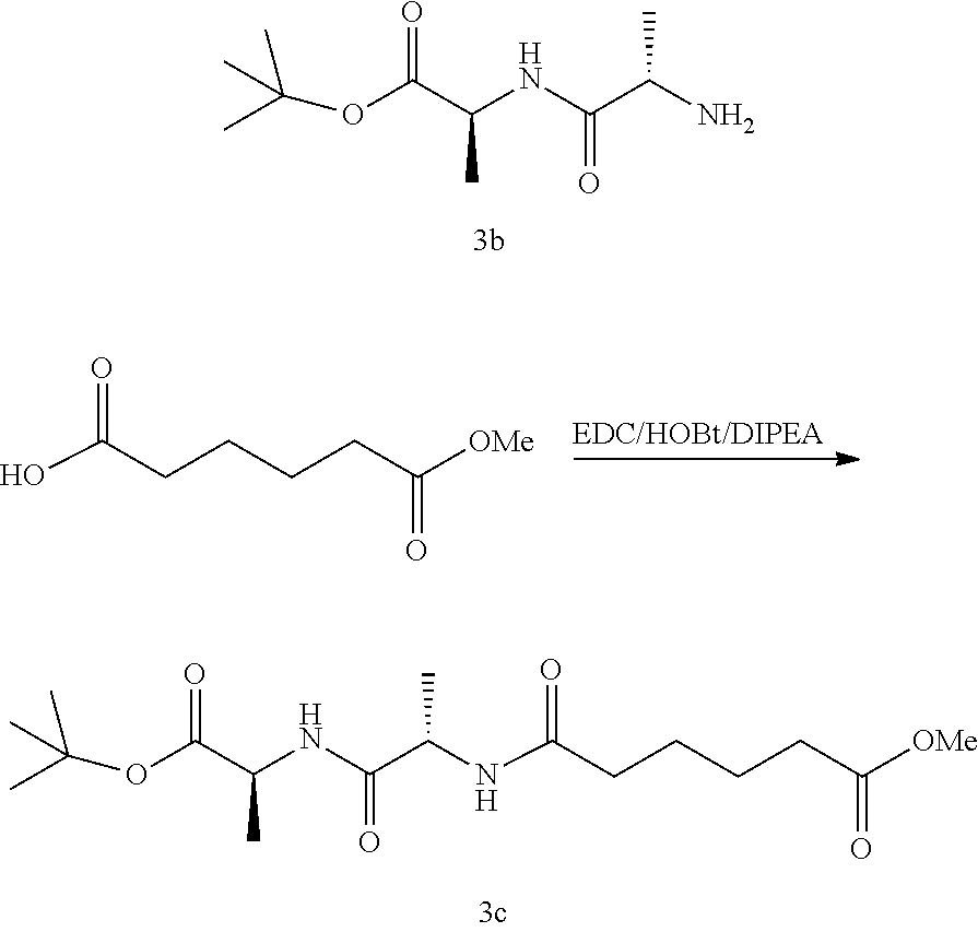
OC(CCCCC([OMe])=O)=O.NC(C(NC(C(OC(C)(C)C)=O)C)=O)C.N(C(C(NC(C(OC(C)(C)C)=O)C)=O)C)C(CCCCC([OMe])=O)=O
